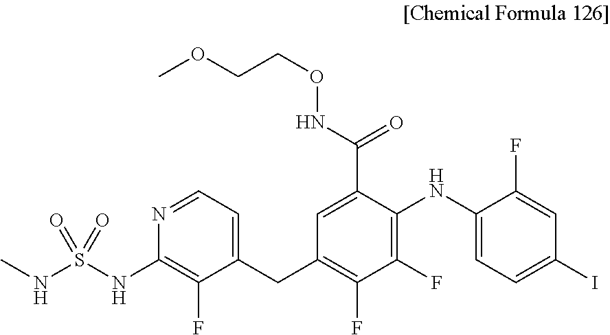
N1=CC=C(CC2=C(F)C(F)=C(NC3=CC=C(I)C=C3F)C(C(NOCCOC)=O)=C2)C(F)=C1NS(NC)(=O)=O
